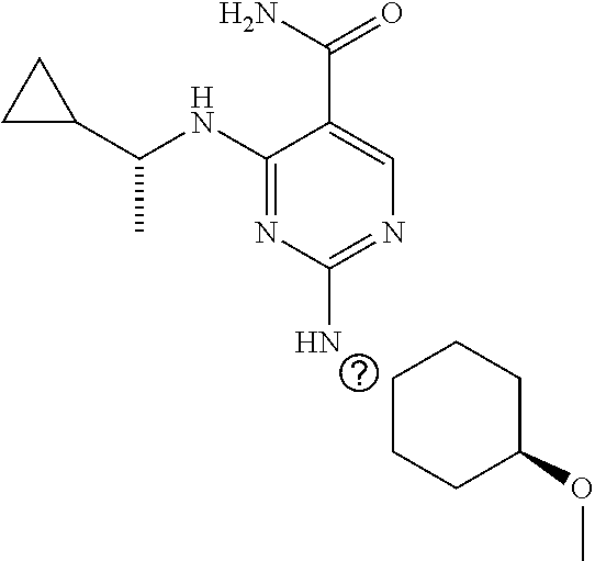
C1(NC(C2CC2)C)=NC(N)=NC=C1C(=O)N.C1CCC(OC)CC1
